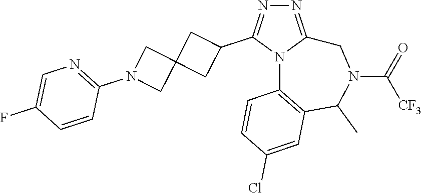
N1=C2N(C(C3CC4(C3)CN(C3=NC=C(F)C=C3)C4)=N1)C1=C(C(C)N(C(=O)[CF3])C2)C=C(Cl)C=C1
